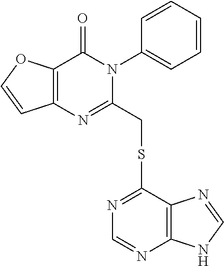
C12=C(OC=C1)C(=O)N(C1=CC=CC=C1)C(CSC1=NC=NC3=C1N=CN3)=N2
